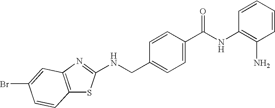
N(CC1=CC=C(C(NC2=C(N)C=CC=C2)=O)C=C1)C1=NC2=C(S1)C=CC(Br)=C2
